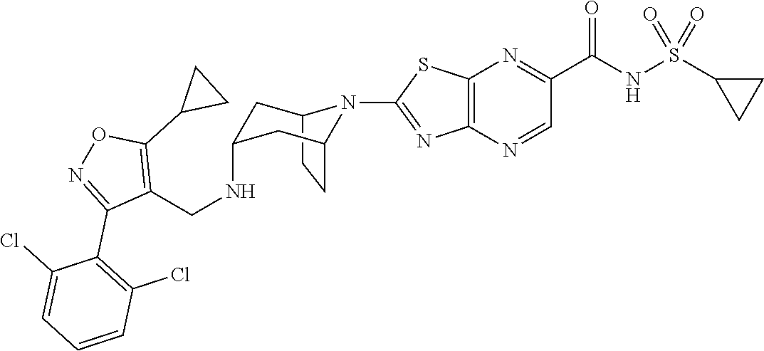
C12CCC(CC(NCC3=C(C4CC4)ON=C3C3=C(Cl)C=CC=C3Cl)C1)N2C1=NC2=C(N=C(C(NS(C3CC3)(=O)=O)=O)C=N2)S1
